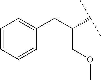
C1=CC=CC(CC(COC)C(C)C)=C1
